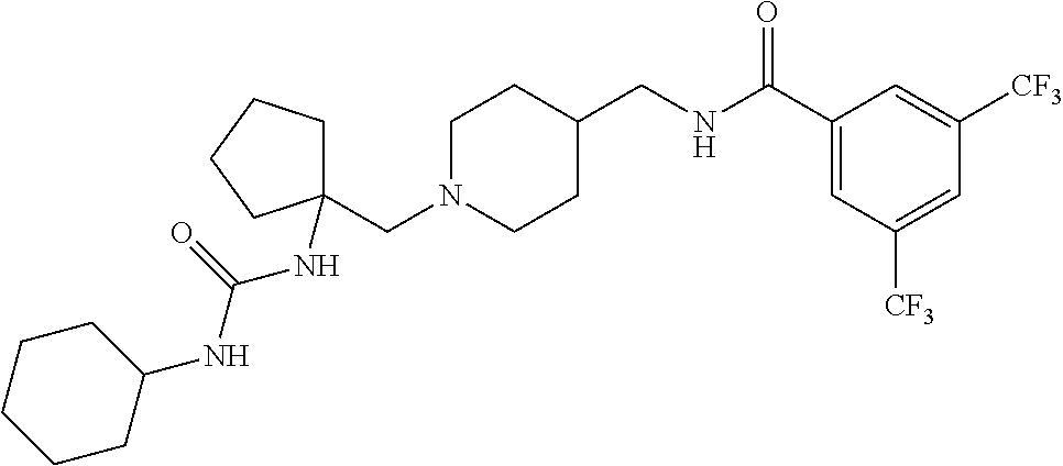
C(N1CCC(CNC(C2=CC([CF3])=CC([CF3])=C2)=O)CC1)C1(NC(=O)NC2CCCCC2)CCCC1
